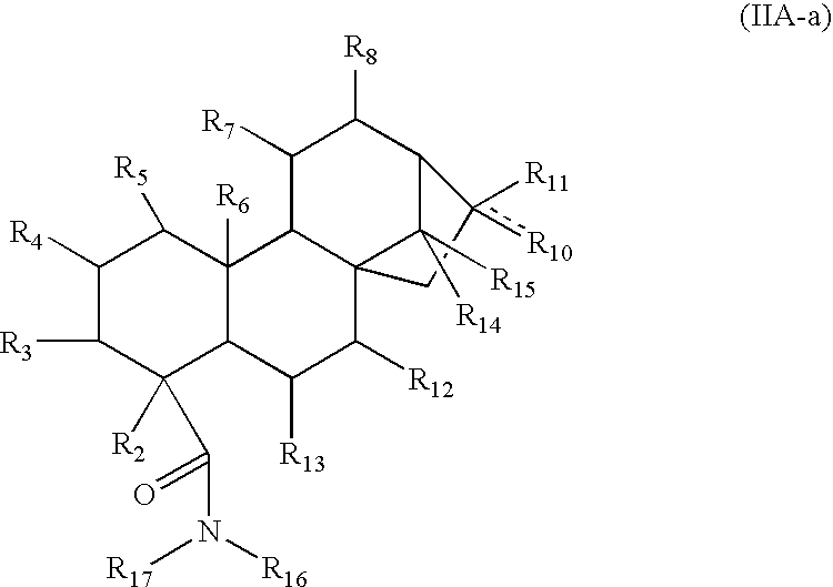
C1([R4])C([R3])C([R2])(C(N([R17])[R16])=O)C2C([R6])(C1[R5])C1C3(C([R12])C2[R13])Cc([R11])([R10])C(C([R8])C1[R7])C3([R15])[R14]
